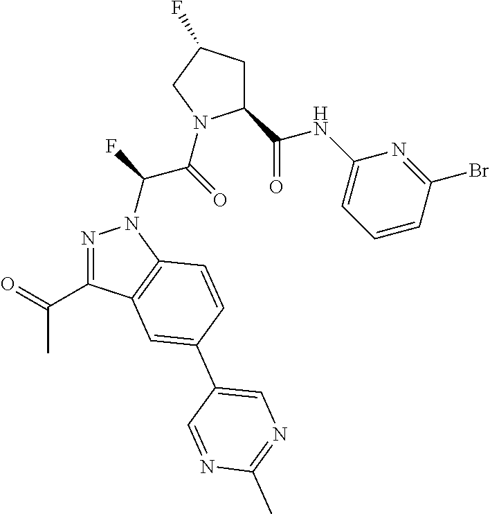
C1(C(NC2=CC=CC(Br)=N2)=O)CC(F)CN1C(C(N1N=C(C(=O)C)C2=C1C=CC(C1=CN=C(C)N=C1)=C2)F)=O
